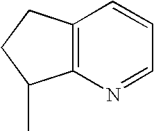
C1=CC2=C(N=C1)C(C)CC2
